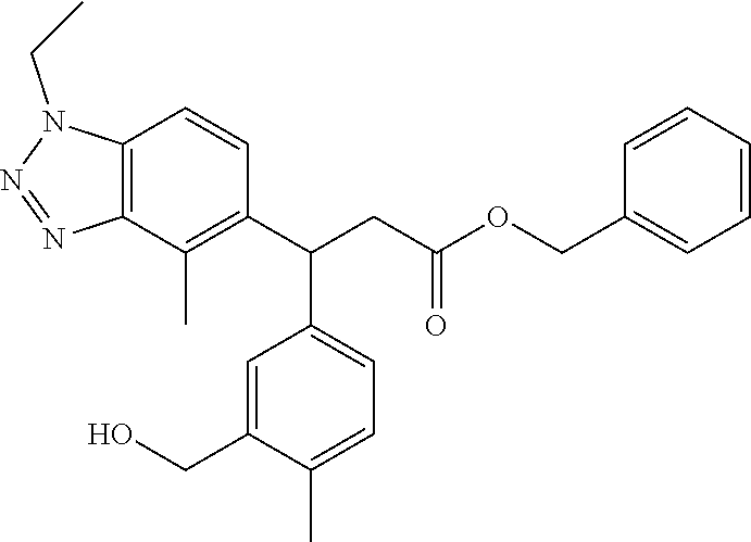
C1=C(CO)C(C)=CC=C1C(CC(=O)OCC1=CC=CC=C1)C1=C(C)C2=C(C=C1)N(CC)N=N2
